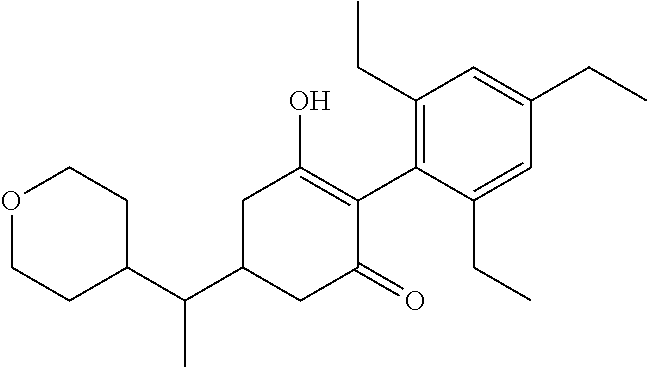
C1(C(C2CC(=O)C(C3=C(CC)C=C(CC)C=C3CC)=C(O)C2)C)CCOCC1
